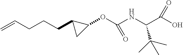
C=CCCCC1CC1OC(NC(C(O)=O)C(C)(C)C)=O
